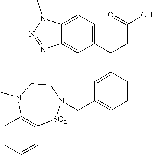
C1=CC=CC2=C1N(C)CCN(CC1=C(C)C=CC(C(C3=CC=C4C(=C3C)N=NN4C)CC(O)=O)=C1)[SO2]2
